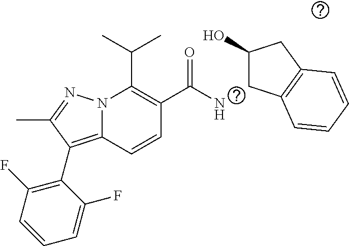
CC(C)C1=C(C(=O)N)C=CC2=C(C3=C(F)C=CC=C3F)C(C)=NN12.C1C(O)CC2=C1C=CC=C2
